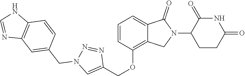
C1(OCC2=CN(CC3=CC4=C(C=C3)NC=N4)N=N2)=C2C(=CC=C1)C(=O)N(C1CCC(=O)NC1=O)C2
